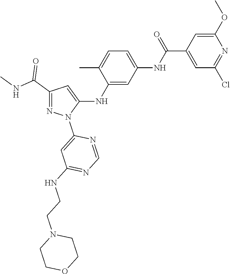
C1(C(NC)=O)=NN(C2=CC(NCCN3CCOCC3)=NC=N2)C(NC2=CC(NC(C3=CC(Cl)=NC(OC)=C3)=O)=CC=C2C)=C1
